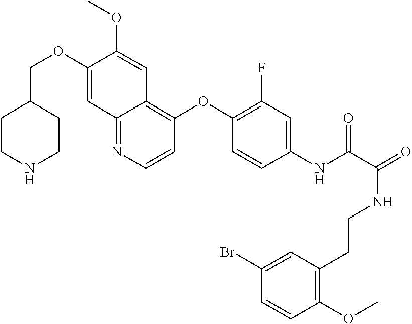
C1(COC2=CC3=NC=CC(OC4=C(F)C=C(NC(=O)C(NCCC5=C(OC)C=CC(Br)=C5)=O)C=C4)=C3C=C2OC)CCNCC1
